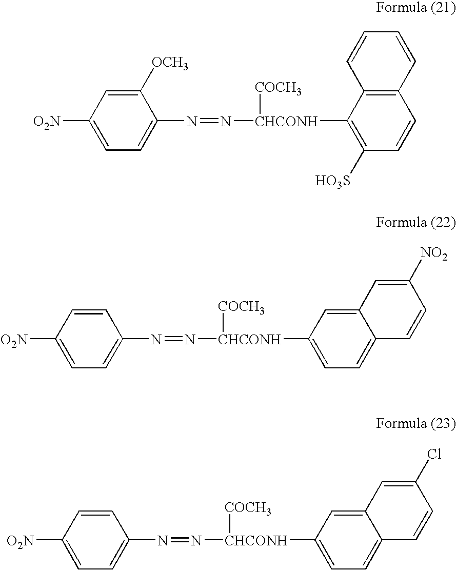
C1([OCH3])=CC([O2N])=CC=C1N=N[CHCONH]([COCH3])C1=C([HO3S])C=CC2=C1C=CC=C2.C1=CC([O2N])=CC=C1N=N[CHCONH]([COCH3])C1=CC=C2C(=C1)C=C([NO2])C=C2.C1=CC([O2N])=CC=C1N=N[CHCONH]([COCH3])C1=CC=C2C(=C1)C=C(Cl)C=C2
